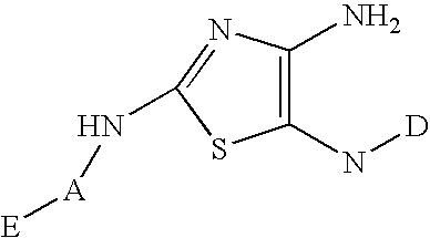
C1(N[D])=C(N)N=C(N[A][E])S1
